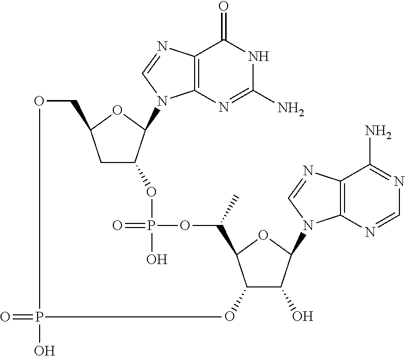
O=PO.C12=C(N=C(N)NC1=O)N(C1C(OP(=O)(O)OC(C3C(O)C(O)C(N4C5=C(C(N)=NC=N5)N=C4)O3)C)CC(CO)O1)C=N2
